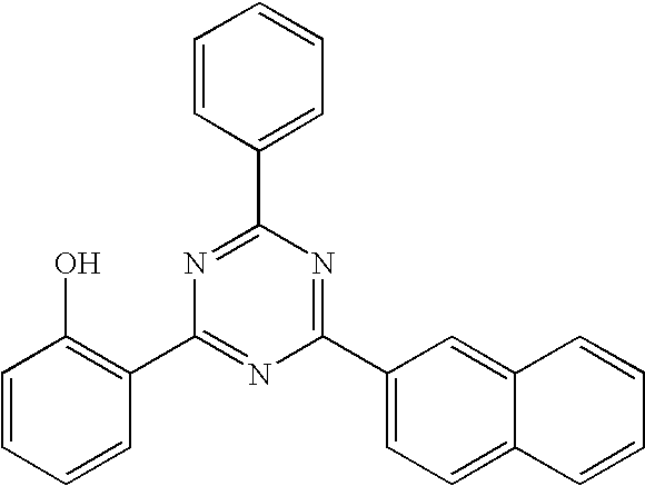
C1=CC=CC(C2=NC(C3=CC=C4C(=C3)C=CC=C4)=NC(C3=CC=CC=C3)=N2)=C1O
